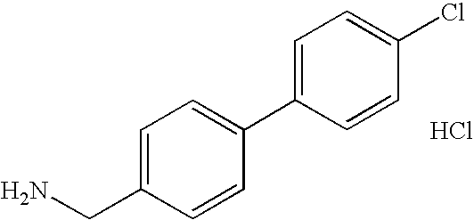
C1=C(CN)C=CC(C2=CC=C(Cl)C=C2)=C1.Cl
